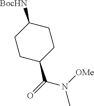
[BocHN]C1CCC(C(N([OMe])C)=O)CC1
